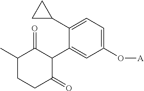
C1(C2C(=O)C(C)CCC2=O)=CC(O[A])=CC=C1C1CC1
